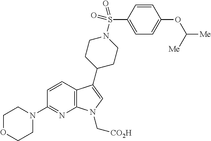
C12=C(C(C3CCN(S(C4=CC=C(OC([Me])[Me])C=C4)(=O)=O)CC3)=CN1C[CO2H])C=CC(N1CCOCC1)=N2
